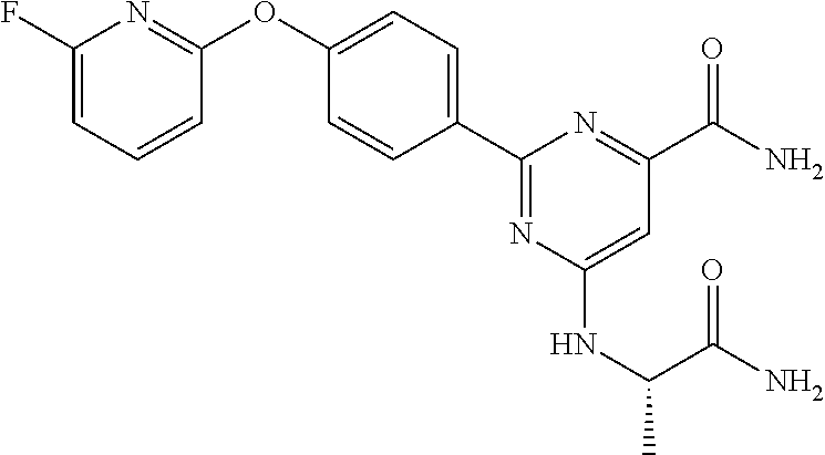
C1(F)=CC=CC(OC2=CC=C(C3=NC(NC(C)C(N)=O)=CC(C(N)=O)=N3)C=C2)=N1
